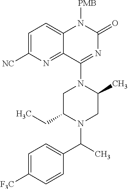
C1([F3C])=CC=C(C(N2CC(C)N(C3=NC(=O)N([PMB])C4=CC=C([NC])N=C43)CC2CC)C)C=C1
